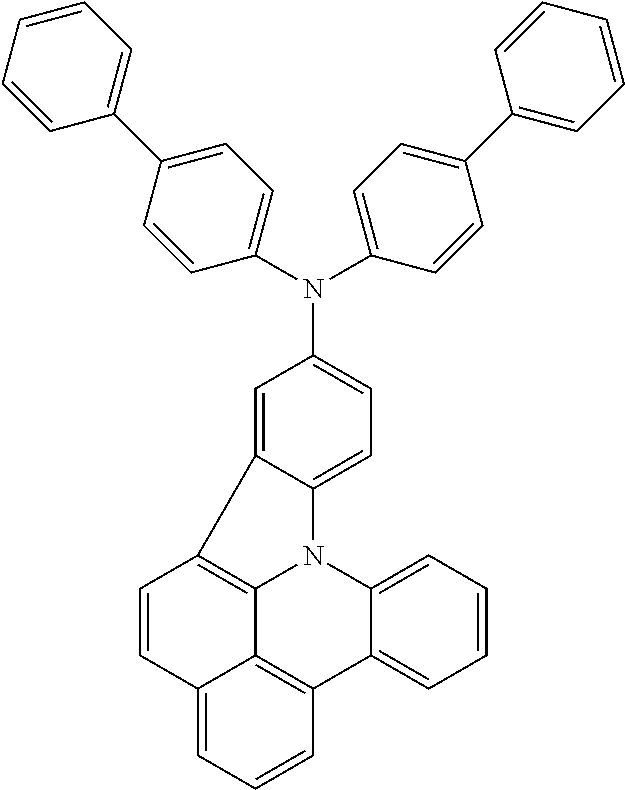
C1(N(C2=CC=C(C3=CC=CC=C3)C=C2)C2=CC=C3C(=C2)C2=C4N3C3=CC=CC=C3C3=C4C(=CC=C3)C=C2)=CC=C(C2=CC=CC=C2)C=C1
